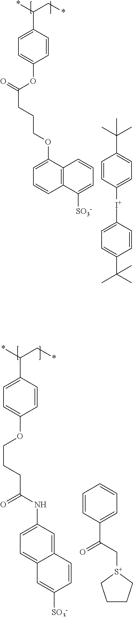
C1=C(C(*)C*)C=CC(OC(CCCOC2=CC=CC3=C2C=CC=C3[SO3-])=O)=C1.C1([I+]C2=CC=C(C(C)(C)C)C=C2)=CC=C(C(C)(C)C)C=C1.C1=C(C(*)C*)C=CC(OCCCC(NC2=CC=C3C(=C2)C=CC([SO3-])=C3)=O)=C1.C1(C(=O)C[S+]2CCCC2)=CC=CC=C1
